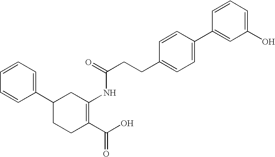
C1(C2CCC(C(O)=O)=C(NC(=O)CCC3=CC=C(C4=CC(O)=CC=C4)C=C3)C2)=CC=CC=C1
